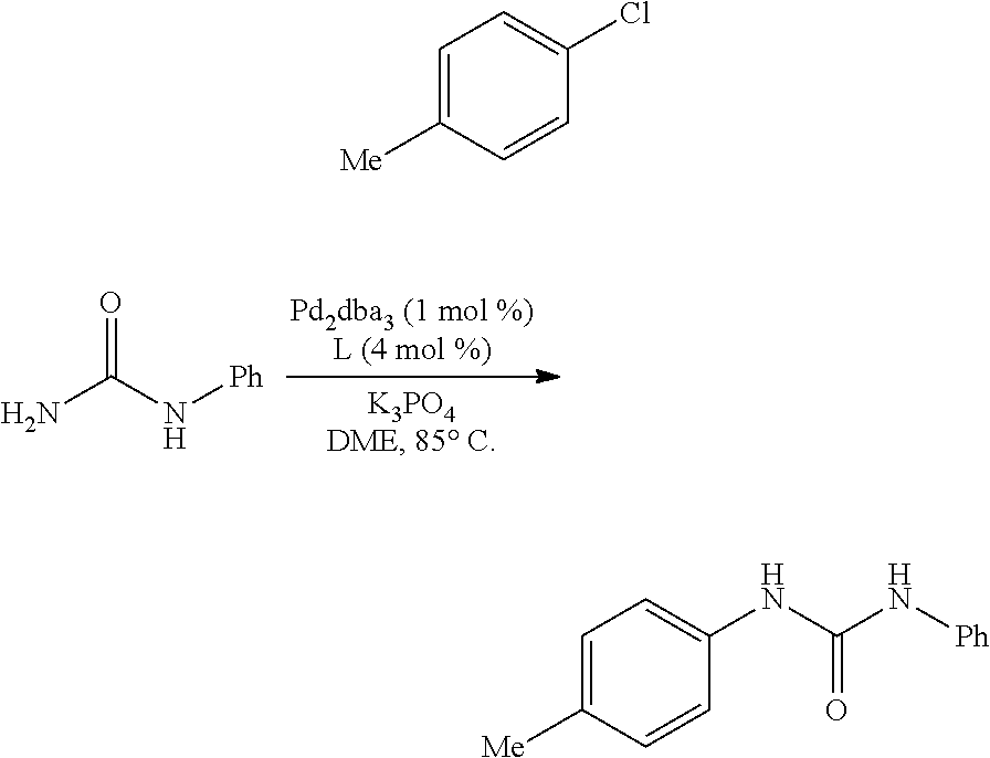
NC(N[Ph])=O.C1=C([Me])C=CC(Cl)=C1.C1=C([Me])C=CC(NC(N[Ph])=O)=C1
